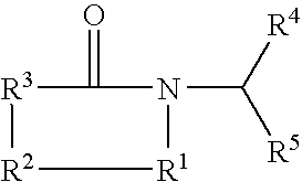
[R3]1C(=O)N(C([R5])[R4])[R1][R2]1
